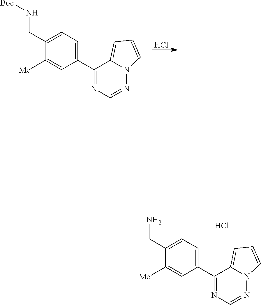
C1(C2=NC=NN3C2=CC=C3)=CC=C(CN[Boc])C([Me])=C1.Cl.C1(C2=NC=NN3C2=CC=C3)=CC=C(CN)C([Me])=C1.Cl
